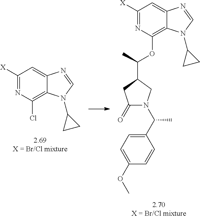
C1(=O)CC(C(C)OC2=C3C(=CC([X])=N2)N=CN3C2CC2)CN1C(C1=CC=C(OC)C=C1)C.C12=CC([X])=NC(Cl)=C1N(C1CC1)C=N2
